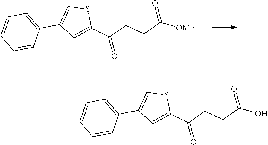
C1(C(CCC([OMe])=O)=O)=CC(C2=CC=CC=C2)=CS1.C1(C(CCC(O)=O)=O)=CC(C2=CC=CC=C2)=CS1
